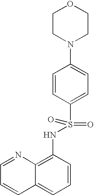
C1=NC2=C(NS(=O)(=O)C3=CC=C(N4CCOCC4)C=C3)C=CC=C2C=C1
